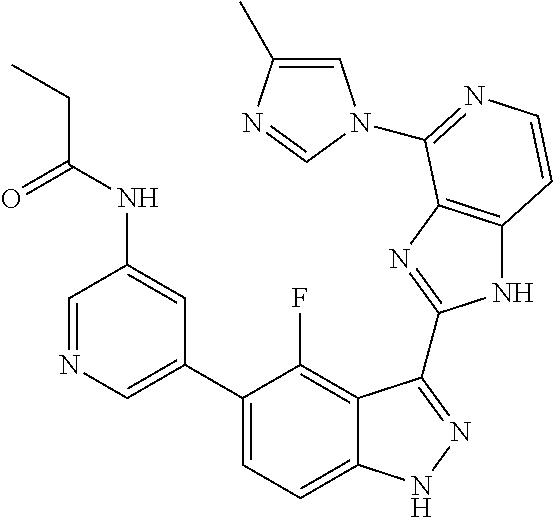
C1=C(C2=CC=C3C(=C2F)C(C2=NC4=C(N2)C=CN=C4N2C=C(C)N=C2)=NN3)C=C(NC(CC)=O)C=N1
